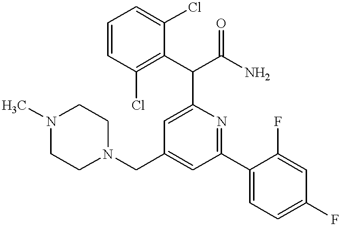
N1(CC2=CC(C3=CC=C(F)C=C3F)=NC(C(C3=C(Cl)C=CC=C3Cl)C(N)=O)=C2)CCN(C)CC1
